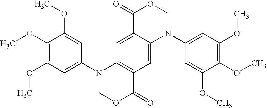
C1(OC)=C(OC)C=C(N2COC(=O)C3=C2C=C2C(=C3)N(C3=CC(OC)=C(OC)C(OC)=C3)COC2=O)C=C1OC
